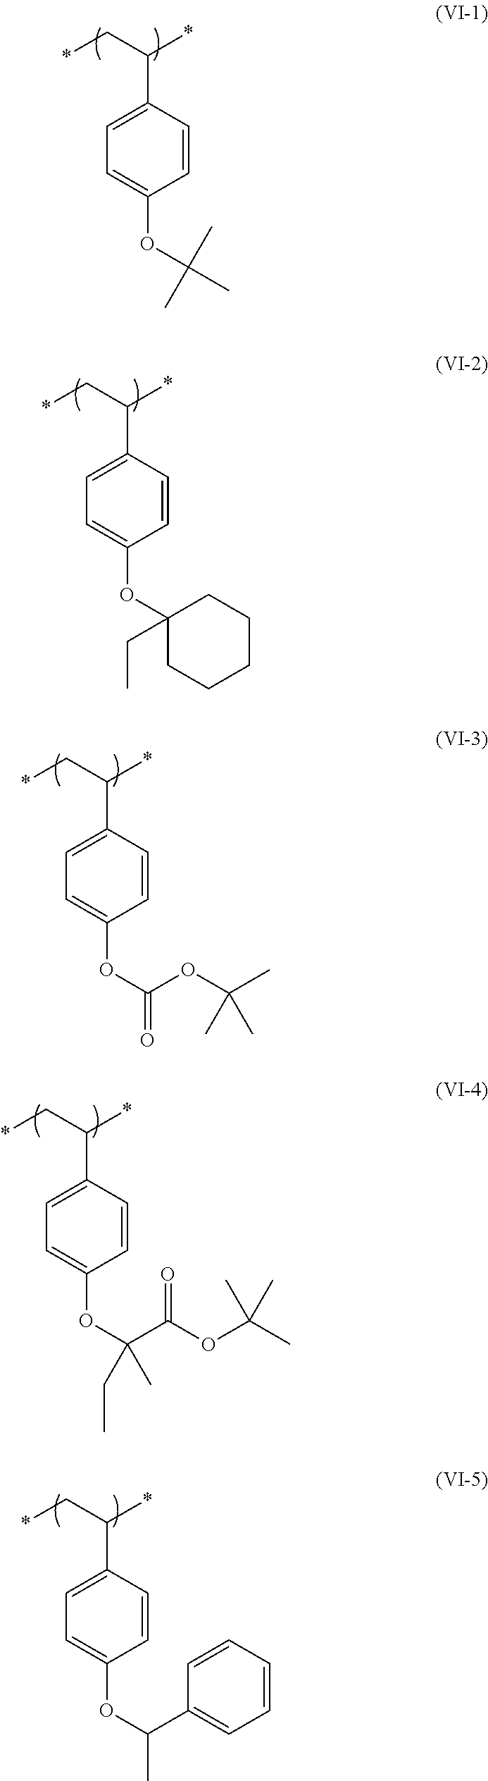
*CC(*)C1=CC=C(OC(C)(C)C)C=C1.*CC(*)C1=CC=C(OC2(CC)CCCCC2)C=C1.*CC(*)C1=CC=C(OC(=O)OC(C)(C)C)C=C1.*CC(*)C1=CC=C(OC(C(OC(C)(C)C)=O)(C)CC)C=C1.*CC(*)C1=CC=C(OC(C2=CC=CC=C2)C)C=C1
